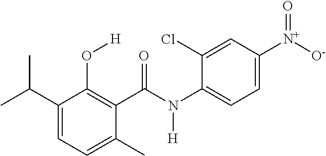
C1(C(C)C)=CC=C(C)C(C(N(C2=CC=C([N+]([O-])=O)C=C2Cl)[H])=O)=C1O[H]
